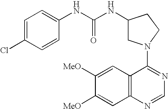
C1(Cl)=CC=C(NC(NC2CN(C3=NC=NC4=C3C=C([MeO])C([MeO])=C4)CC2)=O)C=C1
